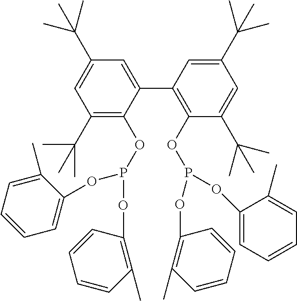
C1(C(C)(C)C)=C(OP(OC2=C(C)C=CC=C2)OC2=CC=CC=C2C)C(C2=C(OP(OC3=C(C)C=CC=C3)OC3=CC=CC=C3C)C(C(C)(C)C)=CC(C(C)(C)C)=C2)=CC(C(C)(C)C)=C1
